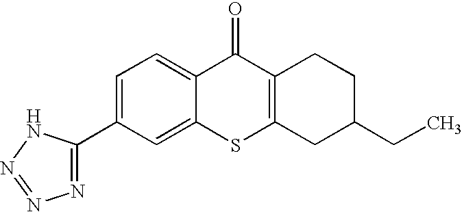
C1=C(C2=NN=NN2)C=C2C(=C1)C(=O)C1=C(S2)CC(CC)CC1
